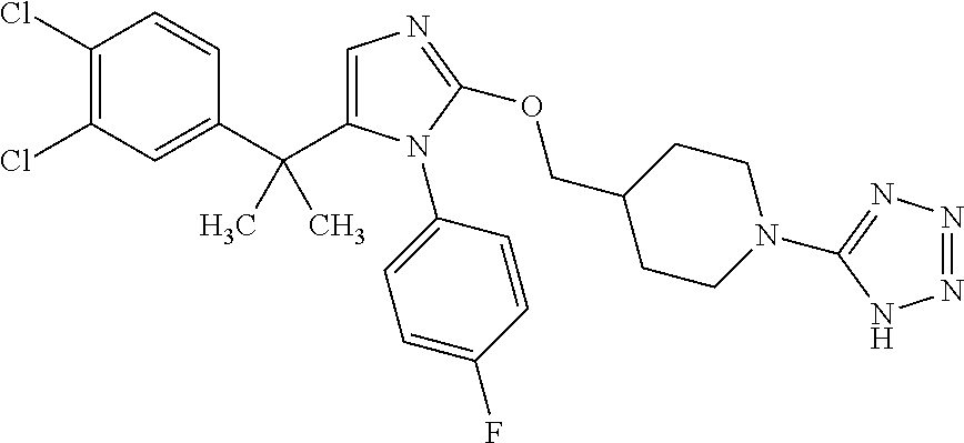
C1(C(C)(C)C2=CN=C(OCC3CCN(C4=NN=NN4)CC3)N2C2=CC=C(F)C=C2)=CC(Cl)=C(Cl)C=C1
